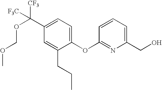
C1(OC2=NC(CO)=CC=C2)=CC=C(C(OCOC)([CF3])[F3C])C=C1CCC
